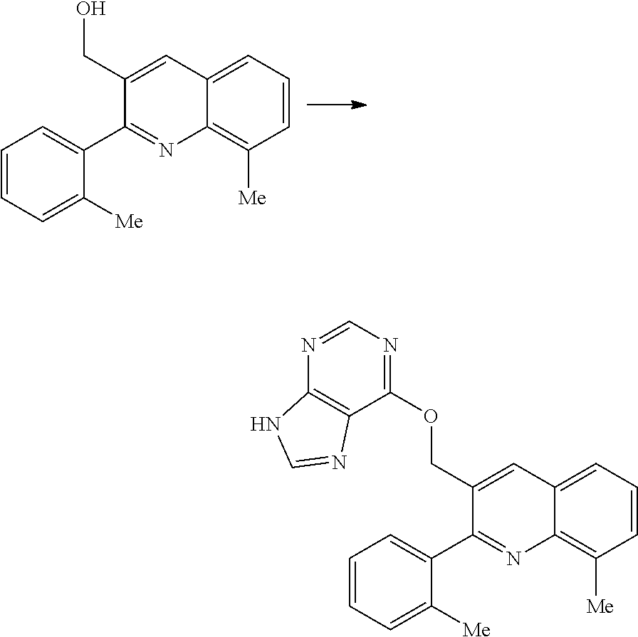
C1=CC=C([Me])C(C2=NC3=C([Me])C=CC=C3C=C2CO)=C1.C1=CC=C([Me])C(C2=NC3=C([Me])C=CC=C3C=C2COC2=NC=NC3=C2N=CN3)=C1
